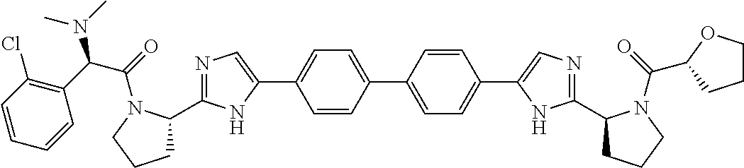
N1=C(C2CCCN2C(=O)C(C2=C(Cl)C=CC=C2)N(C)C)NC(C2=CC=C(C3=CC=C(C4=CN=C(C5CCCN5C(=O)C5OCCC5)N4)C=C3)C=C2)=C1
